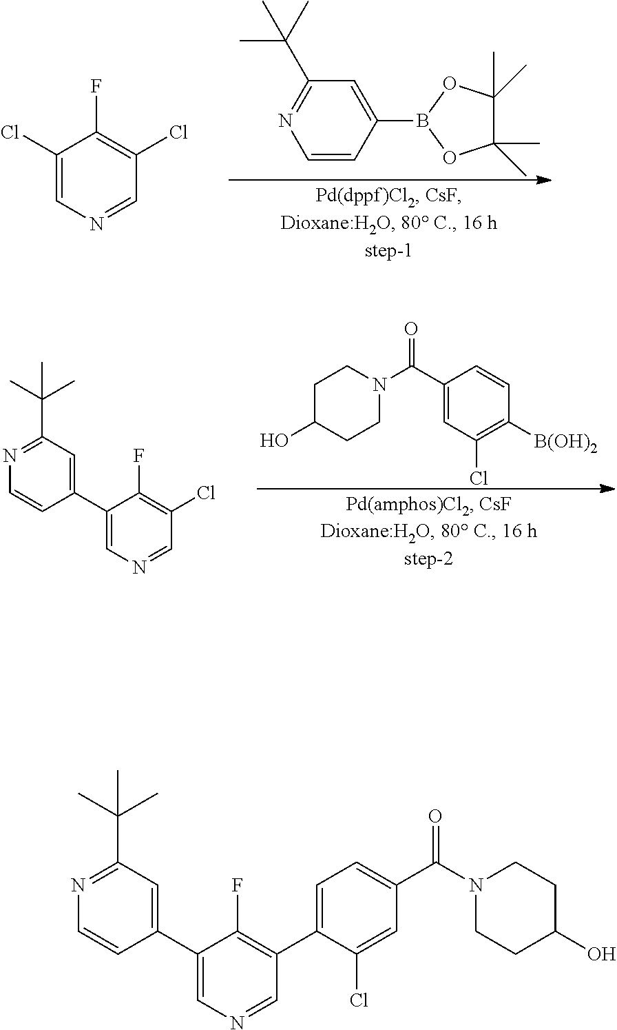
C1(Cl)=CN=CC(Cl)=C1F.C1=CC(B2OC(C)(C)C(C)(C)O2)=CC(C(C)(C)C)=N1.N1=C(C(C)(C)C)C=C(C2=CN=CC(Cl)=C2F)C=C1.C1C(O)CCN(C(C2=CC(Cl)=C([B(OH)2])C=C2)=O)C1.N1=C(C(C)(C)C)C=C(C2=CN=CC(C3=CC=C(C(N4CCC(O)CC4)=O)C=C3Cl)=C2F)C=C1
